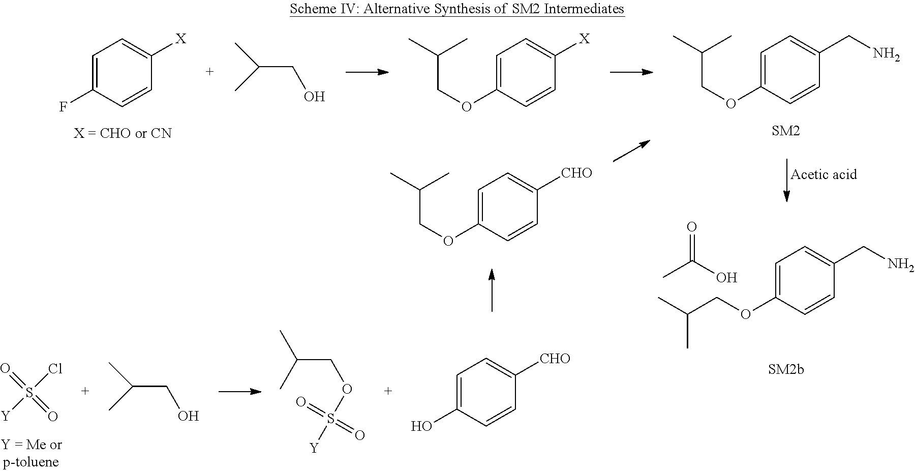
C1=C(F)C=CC([X])=C1.C1=C(OCC(C)C)C=CC(CN)=C1.C(CO)(C)C.C1=C(OCC(C)C)C=CC([X])=C1.C1=C(OCC(C)C)C=CC(CN)=C1.O=C(C)O.C1=C(OCC(C)C)C=CC([CHO])=C1.ClS([Y])(=O)=O.C1=C(O)C=CC([CHO])=C1.C(COS([Y])(=O)=O)(C)C.C(CO)(C)C
